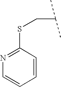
N1=C(SCC(C)C)C=CC=C1
